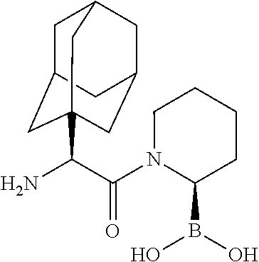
C(C(=O)N1C(B(O)O)CCCC1)(N)C12CC3CC(CC(C1)C3)C2
